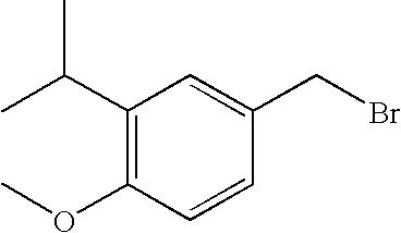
C(C1=C(OC)C=CC(CBr)=C1)(C)C
